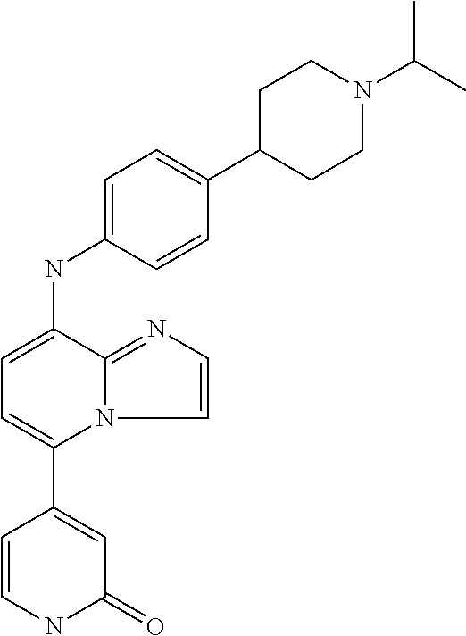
C1(=O)C=C(C2=CC=C(NC3=CC=C(C4CCN(C(C)C)CC4)C=C3)C3=NC=CN23)C=CN1
